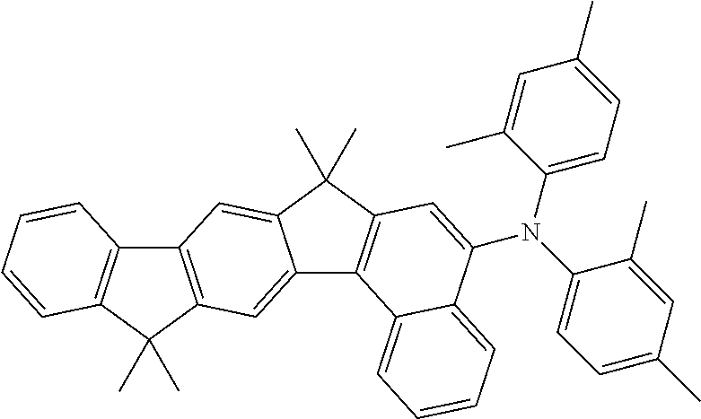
C12=CC3=C(C=C1C(C)(C)C1=C2C2=CC=CC=C2C(N(C2=CC=C(C)C=C2C)C2=CC=C(C)C=C2C)=C1)C1=C(C3(C)C)C=CC=C1
